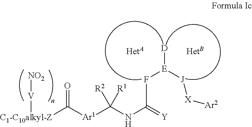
[D][E]([J][X][Ar2])FC(NC([Ar1]C([C1-C10alkyl-Z][V][NO2])=O)([R2])[R1])=[Y]
